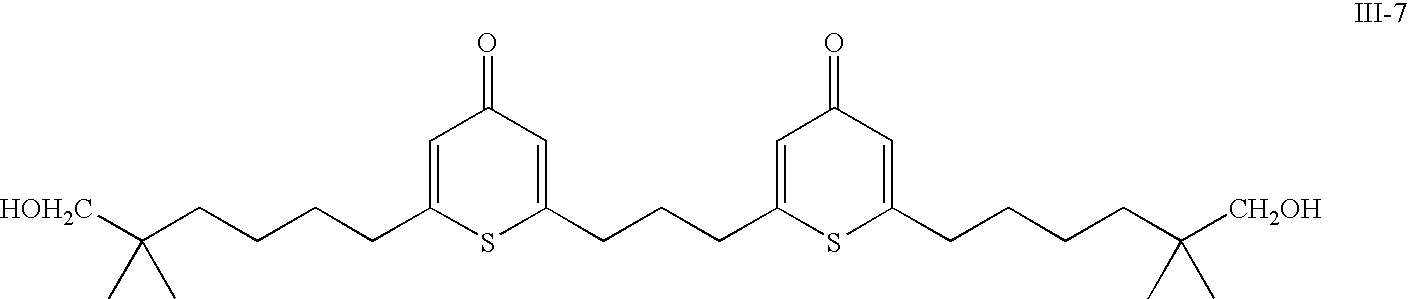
C(CCCCC1=CC(=O)C=C(CCCC2=CC(=O)C=C(CCCCC([CH2OH])(C)C)S2)S1)([HOH2C])(C)C
